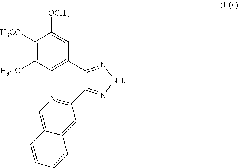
C1([H3CO])=C([H3CO])C=C(C2=N[NH]N=C2C2=NC=C3C(=C2)C=CC=C3)C=C1[OCH3]
